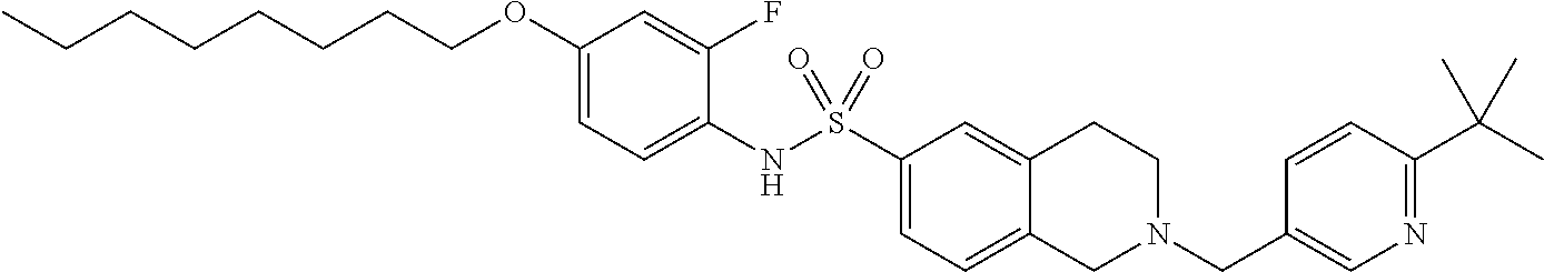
C1(OCCCCCCCC)=CC=C(NS(C2=CC=C3C(=C2)CCN(CC2=CN=C(C(C)(C)C)C=C2)C3)(=O)=O)C(F)=C1
